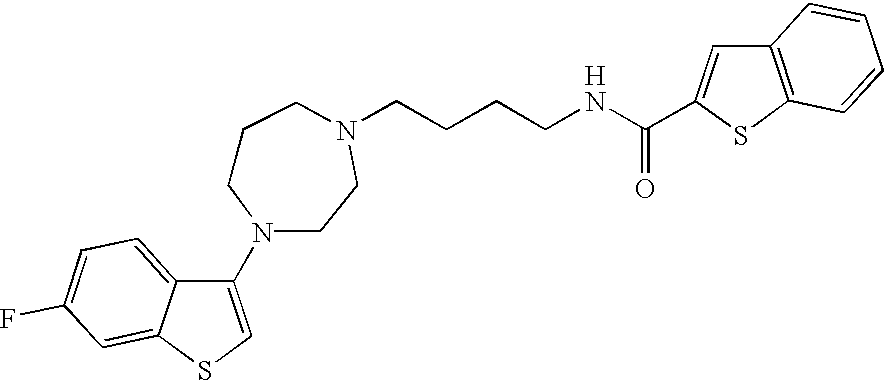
[H].C1(N2CCCN(CCCCNC(=O)C3=CC4=C(S3)C=CC=C4)CC2)=CSC2=CC(F)=CC=C12
